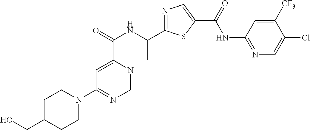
N1=C(C(NC(C2=CC(N3CCC(CO)CC3)=NC=N2)=O)C)SC(C(=O)NC2=NC=C(Cl)C([CF3])=C2)=C1
